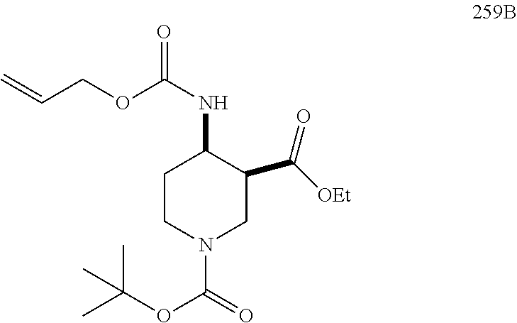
N(C1CCN(C(=O)OC(C)(C)C)CC1C([OEt])=O)C(=O)OCC=C
